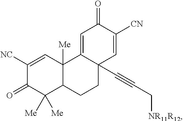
C1([NC])=CC2([Me])C(C([Me])([Me])C1=O)CCC1(C#CC[NR11R12])C2=CC(=O)C([CN])=C1
